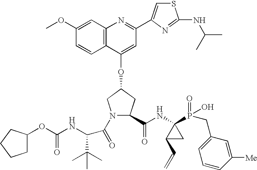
C12=C(C(OC3CN(C(=O)C(C(C)(C)C)NC(OC4CCCC4)=O)C(C(NC4(P(=O)(O)CC5=CC=CC([Me])=C5)C(C=C)C4)=O)C3)=CC(C3=CSC(NC(C)C)=N3)=N1)C=CC(OC)=C2
